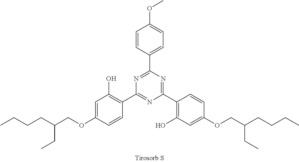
C1(C2=C(O)C=C(OCC(CCCC)CC)C=C2)=NC(C2=CC=C(OC)C=C2)=NC(C2=C(O)C=C(OCC(CCCC)CC)C=C2)=N1
